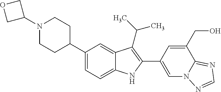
C1(N2CCC(C3=CC=C4C(=C3)C(C(C)C)=C(C3=CN5C(=NC=N5)C(CO)=C3)N4)CC2)COC1
